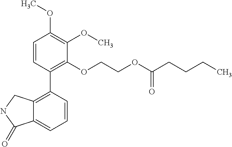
C1=CC(C2=C3C(=CC=C2)C(=O)NC3)=C(OCCOC(CCCC)=O)C(OC)=C1OC
